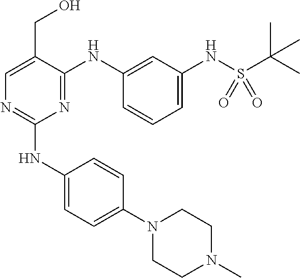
N1(C2=CC=C(NC3=NC=C(CO)C(NC4=CC(NS(C(C)(C)C)(=O)=O)=CC=C4)=N3)C=C2)CCN(C)CC1
